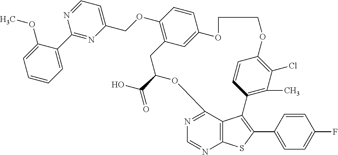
C1=CC=C(C2=NC(COC3=C4C=C(C=C3)OCCOC3=C(Cl)C(C)=C(C=C3)C3=C(C5=CC=C(F)C=C5)SC5=C3C(=NC=N5)OC(C(O)=O)C4)=CC=N2)C(OC)=C1
